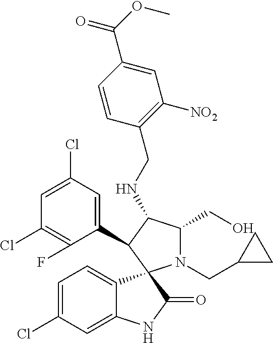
C1=C(Cl)C=C2C(=C1)C1(C(=O)N2)N(CC2CC2)C(CO)C(NCC2=C([NO2])C=C(C(OC)=O)C=C2)C1C1=CC(Cl)=CC(Cl)=C1F
